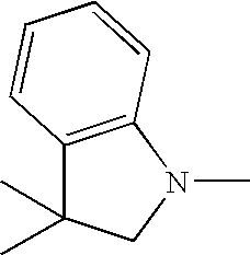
C12=C(N(C)CC1(C)C)C=CC=C2
